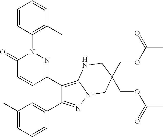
C1(C2=C3N(N=C2C2=CC(C)=CC=C2)CC(COC(C)=O)(COC(C)=O)CN3)=NN(C2=C(C)C=CC=C2)C(=O)C=C1
